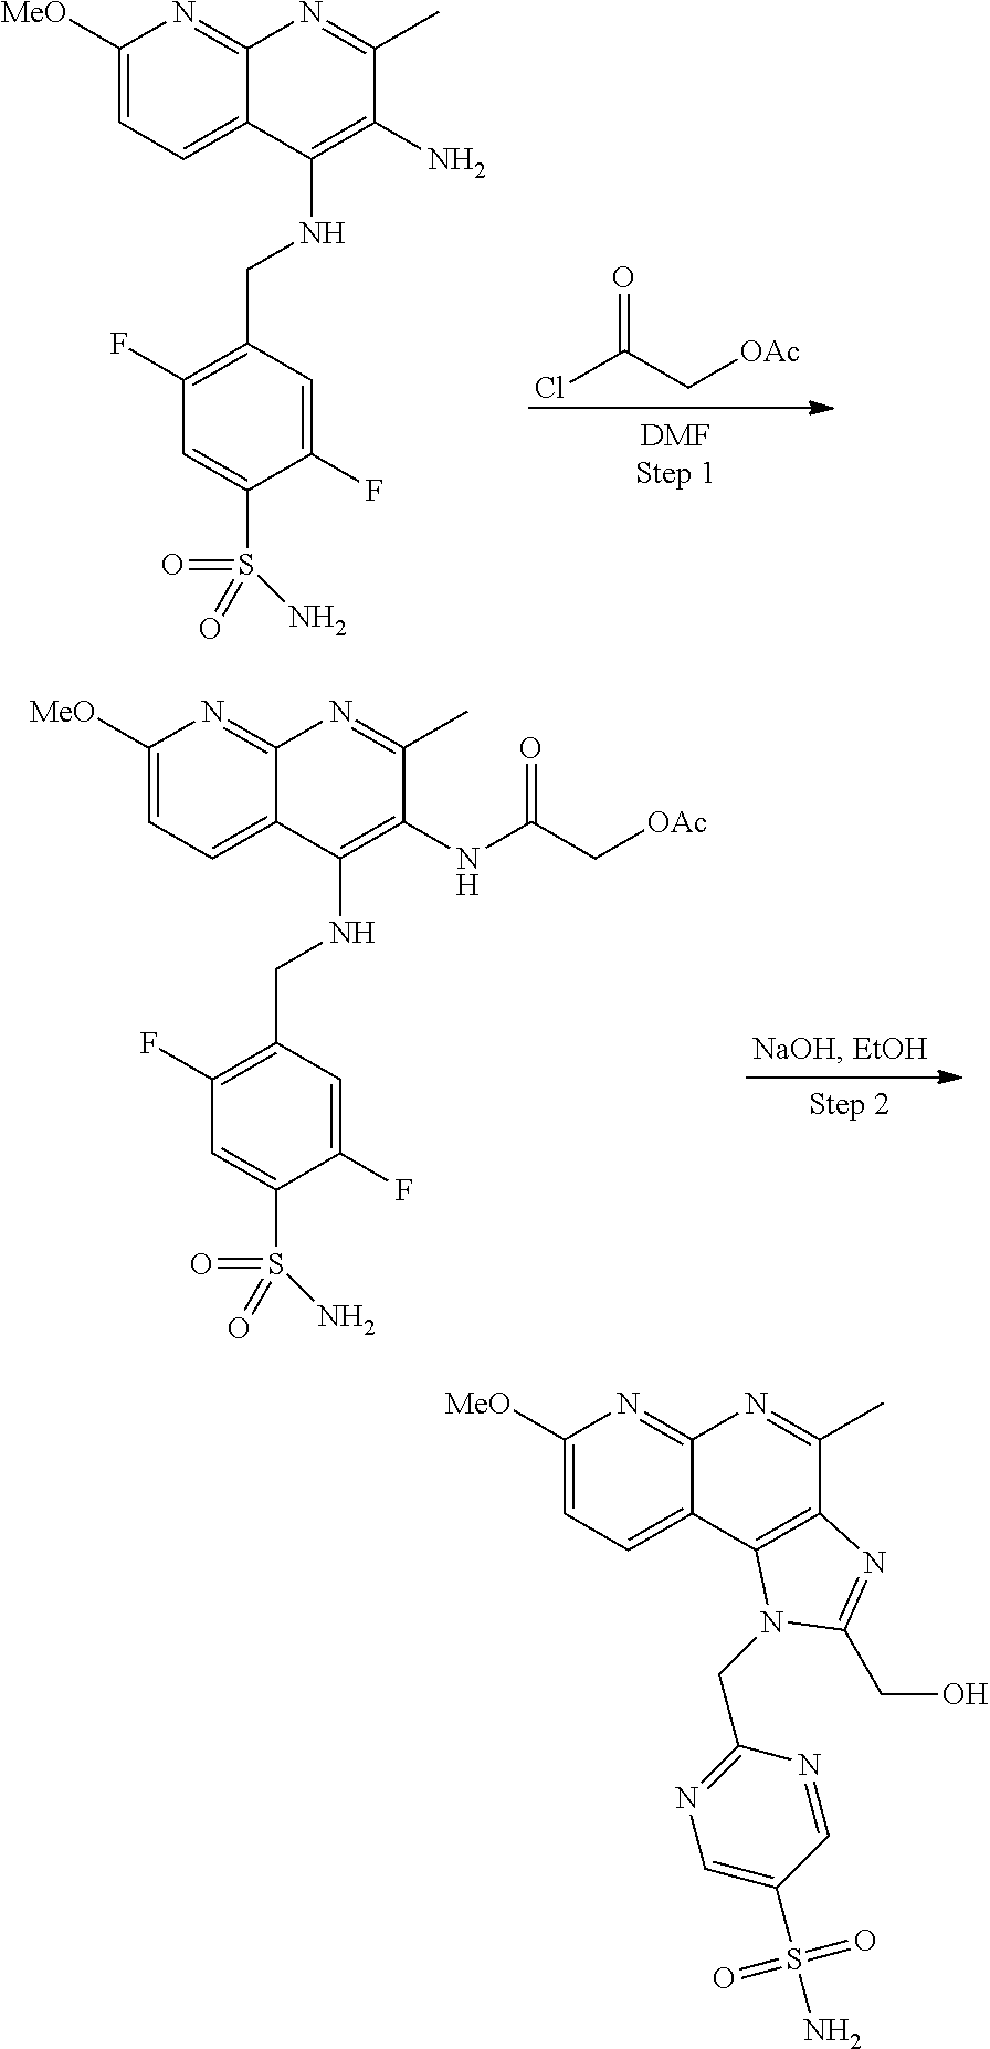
C1([MeO])=CC=C2C(=N1)N=C(C)C(N)=C2NCC1=C(F)C=C(S(=O)(=O)N)C(F)=C1.ClC(C[OAc])=O.C1([MeO])=CC=C2C(=N1)N=C(C)C(NC(C[OAc])=O)=C2NCC1=C(F)C=C(S(=O)(=O)N)C(F)=C1.C1([MeO])=CC=C2C(=N1)N=C(C)C1=C2N(CC2=NC=C(S(N)(=O)=O)C=N2)C(CO)=N1
